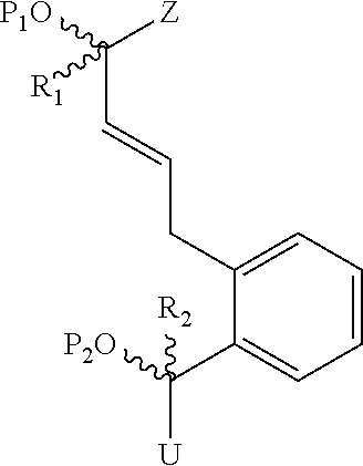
C(C=CCC1=CC=CC=C1C([P2O])([R2])[U])([Z])([P1O])[R1]
